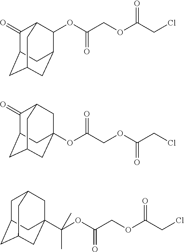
C1(=O)C2CC3CC(C2)C(OC(COC(CCl)=O)=O)C1C3.C1(=O)C2CC3CC(OC(COC(CCl)=O)=O)(C2)CC1C3.C1C2CC3CC(C(OC(COC(CCl)=O)=O)(C)C)(C2)CC1C3
